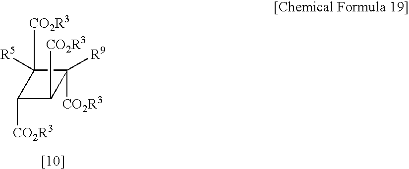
C1([CO2R3])C([CO2R3])([R5])C([R9])([CO2R3])C1[CO2R3]
